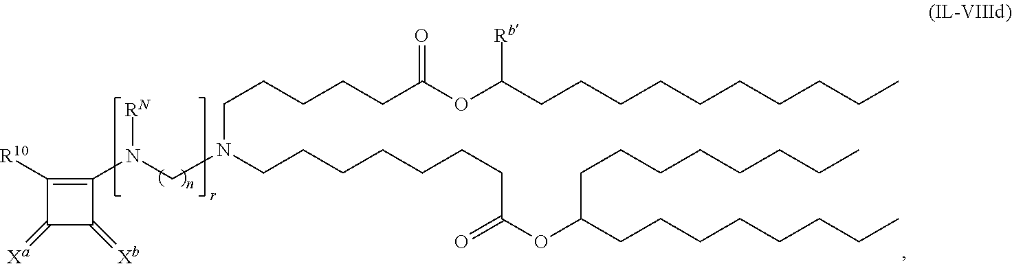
C1(N(CN(CCCCCCCC(OC(CCCCCCCC)CCCCCCCC)=O)CCCCCC(OC(CCCCCCCCCC)[Rb])=O)[RN])=C([R10])C(=[Xa])C1=[Xb]
